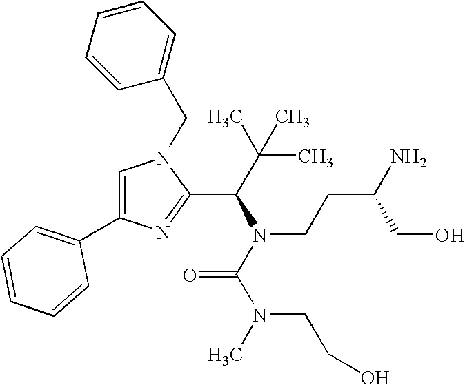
O=C(N(CCC(N)CO)C(C(C)(C)C)C1=NC(C2=CC=CC=C2)=CN1CC1=CC=CC=C1)N(C)CCO
